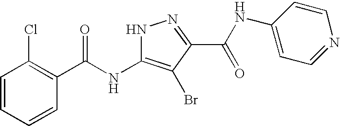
C1=CC=CC(C(NC2=C(Br)C(C(NC3=CC=NC=C3)=O)=NN2)=O)=C1Cl
